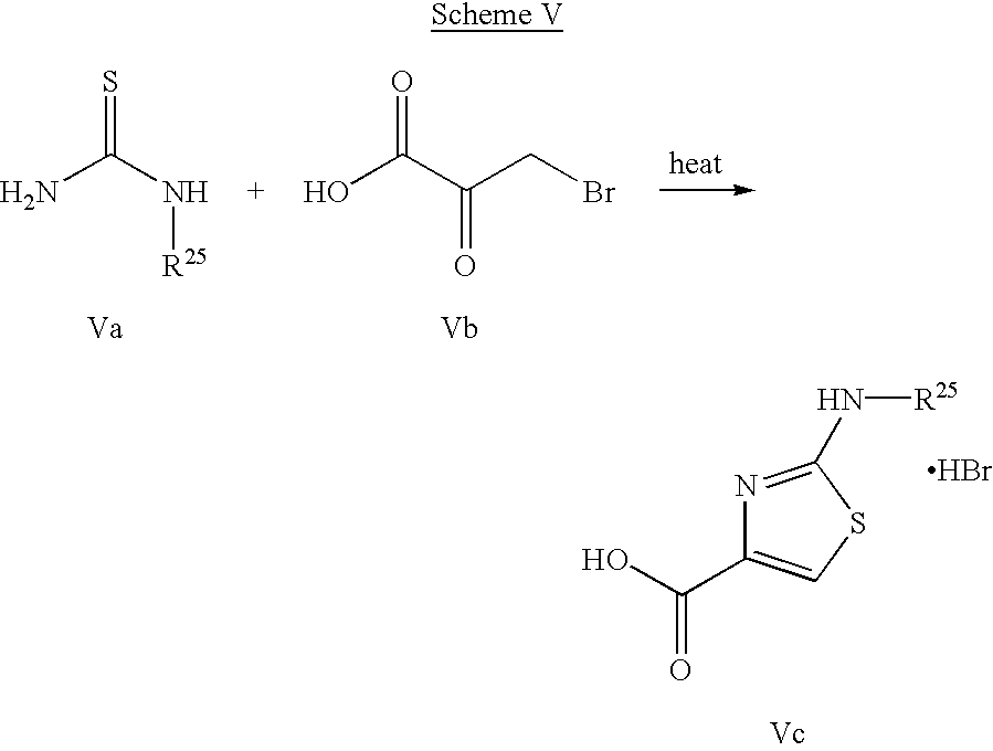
N1=C(N[R25])SC=C1C(O)=O.Br.NC(N[R25])=S.OC(C(CBr)=O)=O
